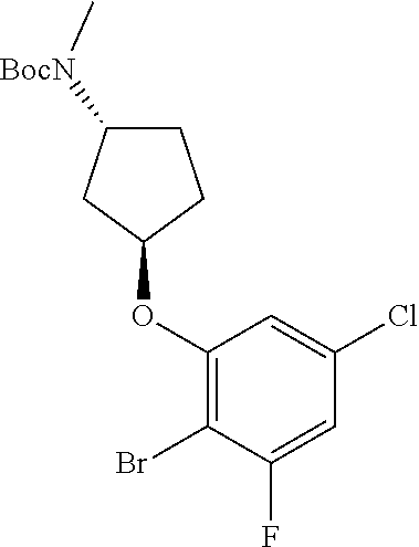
C1(OC2CCC([BocN]C)C2)=C(Br)C(F)=CC(Cl)=C1
